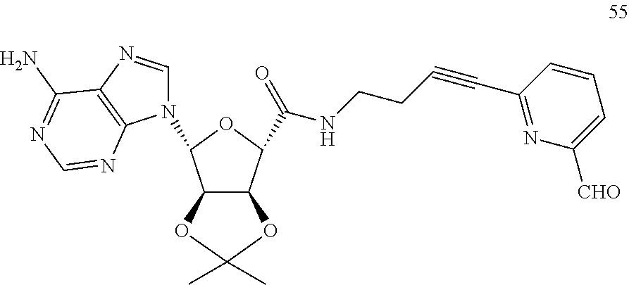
C12C(C(C(NCCC#CC3=NC([CHO])=CC=C3)=O)OC1N1C=NC3=C1N=CN=C3N)OC(C)(C)O2
